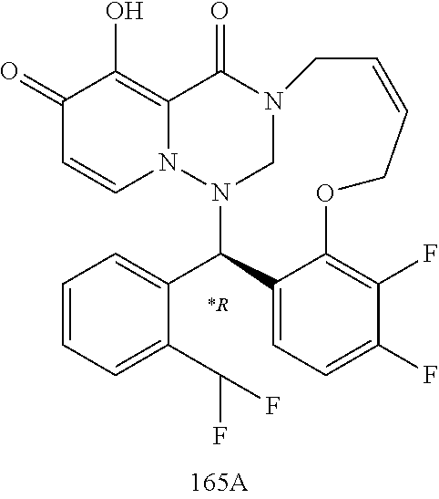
C1(=O)C=CN2C(=C1O)C(=O)N1CN2C(C2=CC=CC=C2C(F)F)C2=CC=C(F)C(F)=C2OCC=CC1.[*R]
